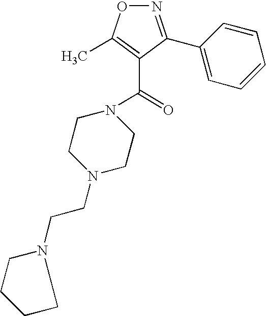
C(=O)(C1=C(C)ON=C1C1=CC=CC=C1)N1CCN(CCN2CCCC2)CC1
